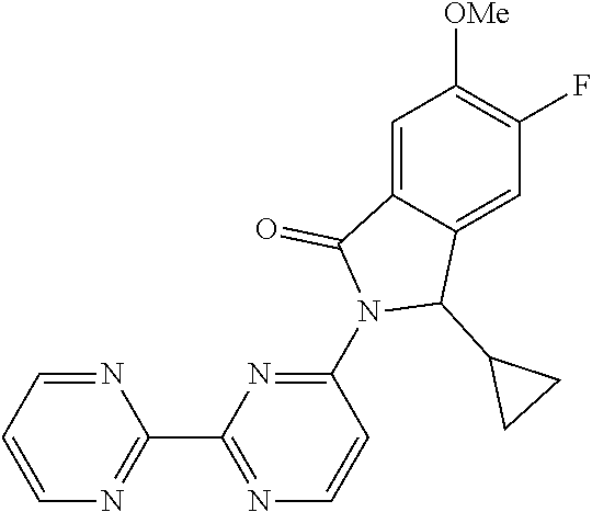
C1=C2C(=CC(F)=C1[OMe])C(C1CC1)N(C1=NC(C3=NC=CC=N3)=NC=C1)C2=O
